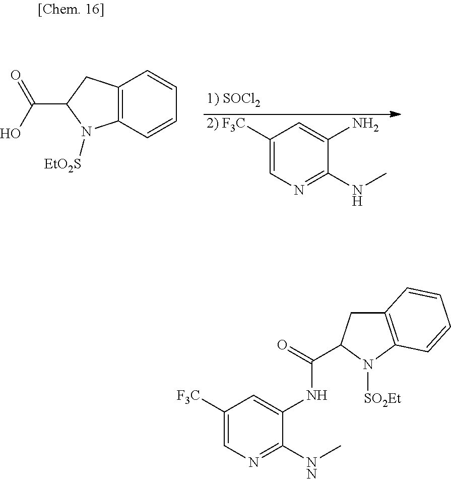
C1([2) F3C])=CN=C(NC)C(N)=C1.C12=C(C=CC=C1)N([EtO2S])C(C(O)=O)C2.C1([F3C])=CN=C([NN]C)C(NC(=O)C2CC3=C(N2[SO2Et])C=CC=C3)=C1
